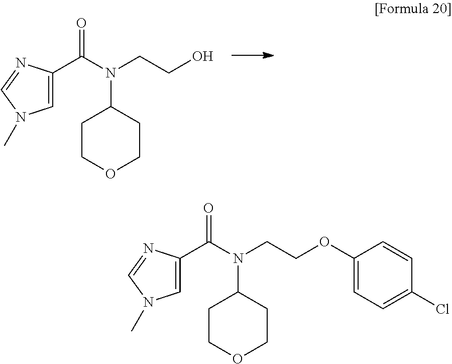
O=C(C1=CN(C)C=N1)N(C1CCOCC1)CCO.O=C(C1=CN(C)C=N1)N(C1CCOCC1)CCOC1=CC=C(Cl)C=C1
